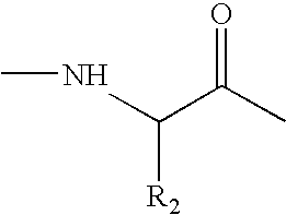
C(C)(=O)C([R2])NC
